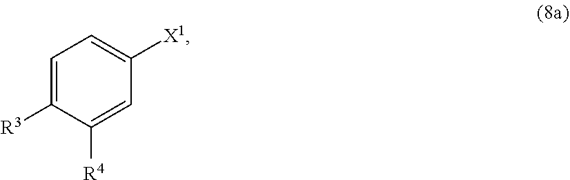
C1([R3])=CC=C([X1])C=C1[R4]
